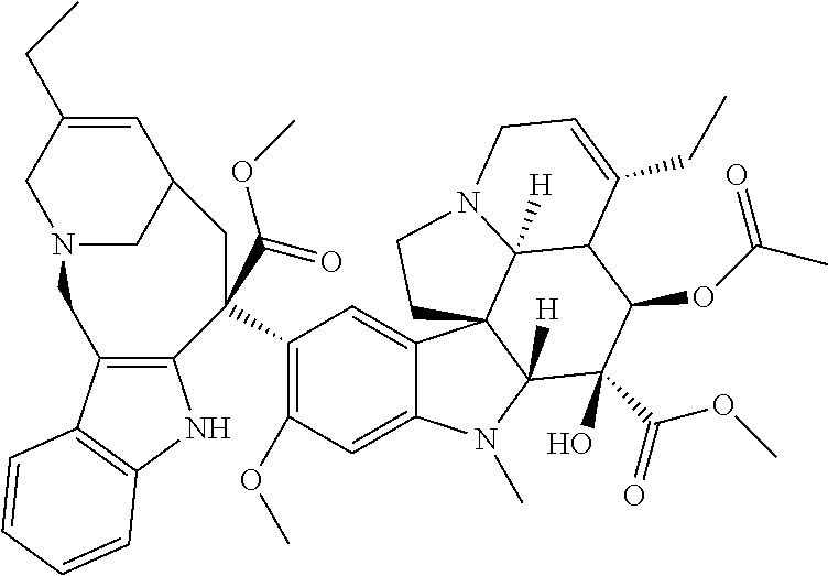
C1(C2(C(OC)=O)CC3CN(CC(CC)=C3)CC3=C2NC2=C3C=CC=C2)=C(OC)C=C2C(=C1)C13C([H])(N2C)C(O)(C(OC)=O)C(OC(C)=O)C2C1([H])N(CC3)CC=C2CC
